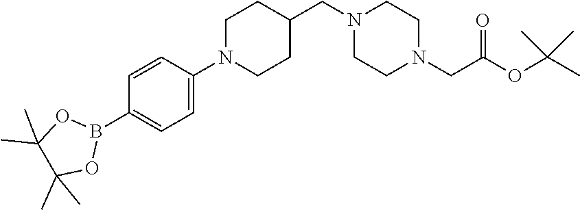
C1N(C2=CC=C(B3OC(C)(C)C(C)(C)O3)C=C2)CCC(CN2CCN(CC(OC(C)(C)C)=O)CC2)C1
